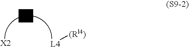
[X2].[L4][(Rl4)]
